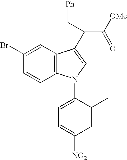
C1=CC2=C(C=C1Br)C(C(C([OMe])=O)C[Ph])=CN2C1=CC=C([NO2])C=C1C
